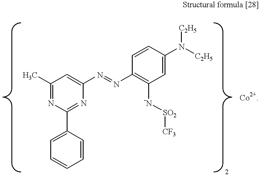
C1(C)=NC(C2=CC=CC=C2)=NC(N=NC2=C([-N][SO2][CF3])C=C(N([C2H5])[C2H5])C=C2)=C1
